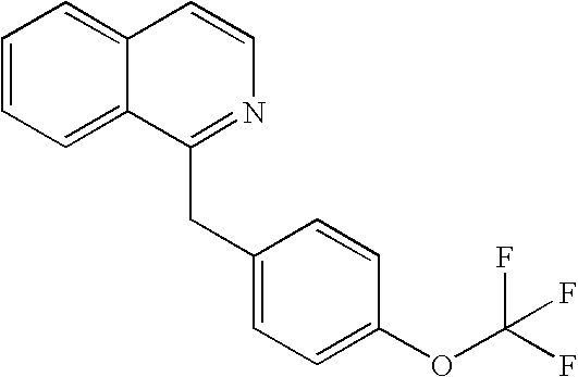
C1=CC=C2C(=C1)C=CN=C2CC1=CC=C(OC(F)(F)F)C=C1
